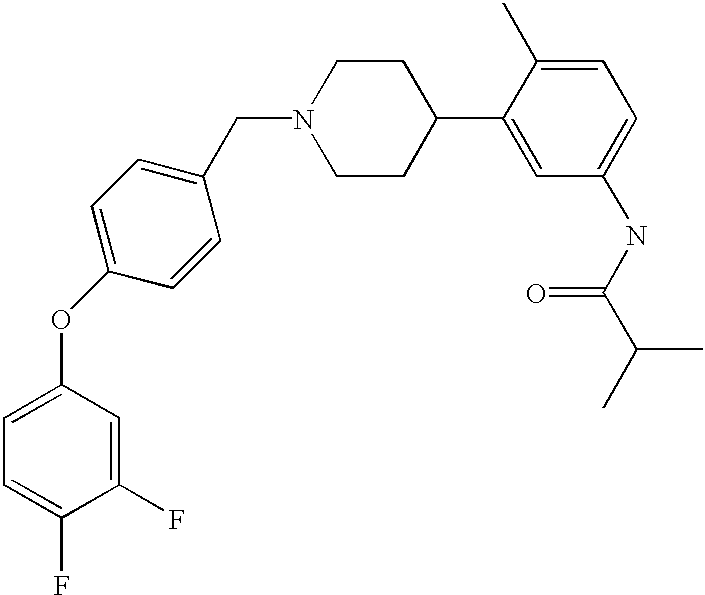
C(N1CCC(C2=CC(NC(C(C)C)=O)=CC=C2C)CC1)C1=CC=C(OC2=CC=C(F)C(F)=C2)C=C1
